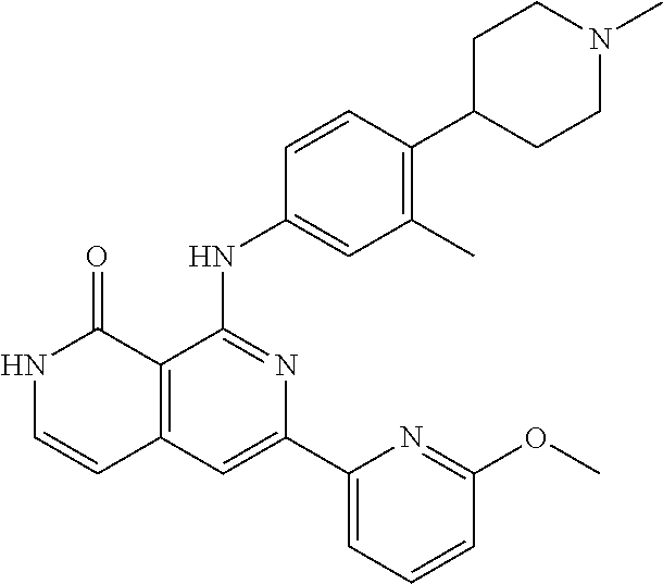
C1=CC(NC2=NC(C3=CC=CC(OC)=N3)=CC3=C2C(=O)NC=C3)=CC(C)=C1C1CCN(C)CC1
